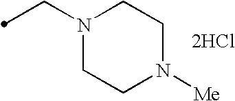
C(N1CCN([Me])CC1)C.[2HCl]
